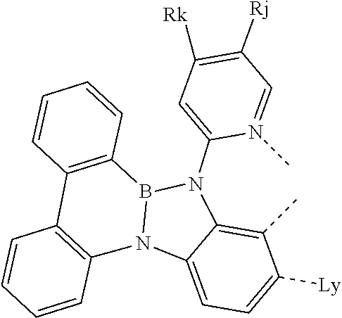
C1(N2C3=C(C)C([Ly])=CC=C3N3B2C2=C(C=CC=C2)C2=C3C=CC=C2)=CC([Rk])=C([Rj])C=N1C
